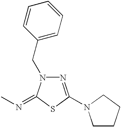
N1=C(N2CCCC2)SC(=NC)N1CC1=CC=CC=C1
